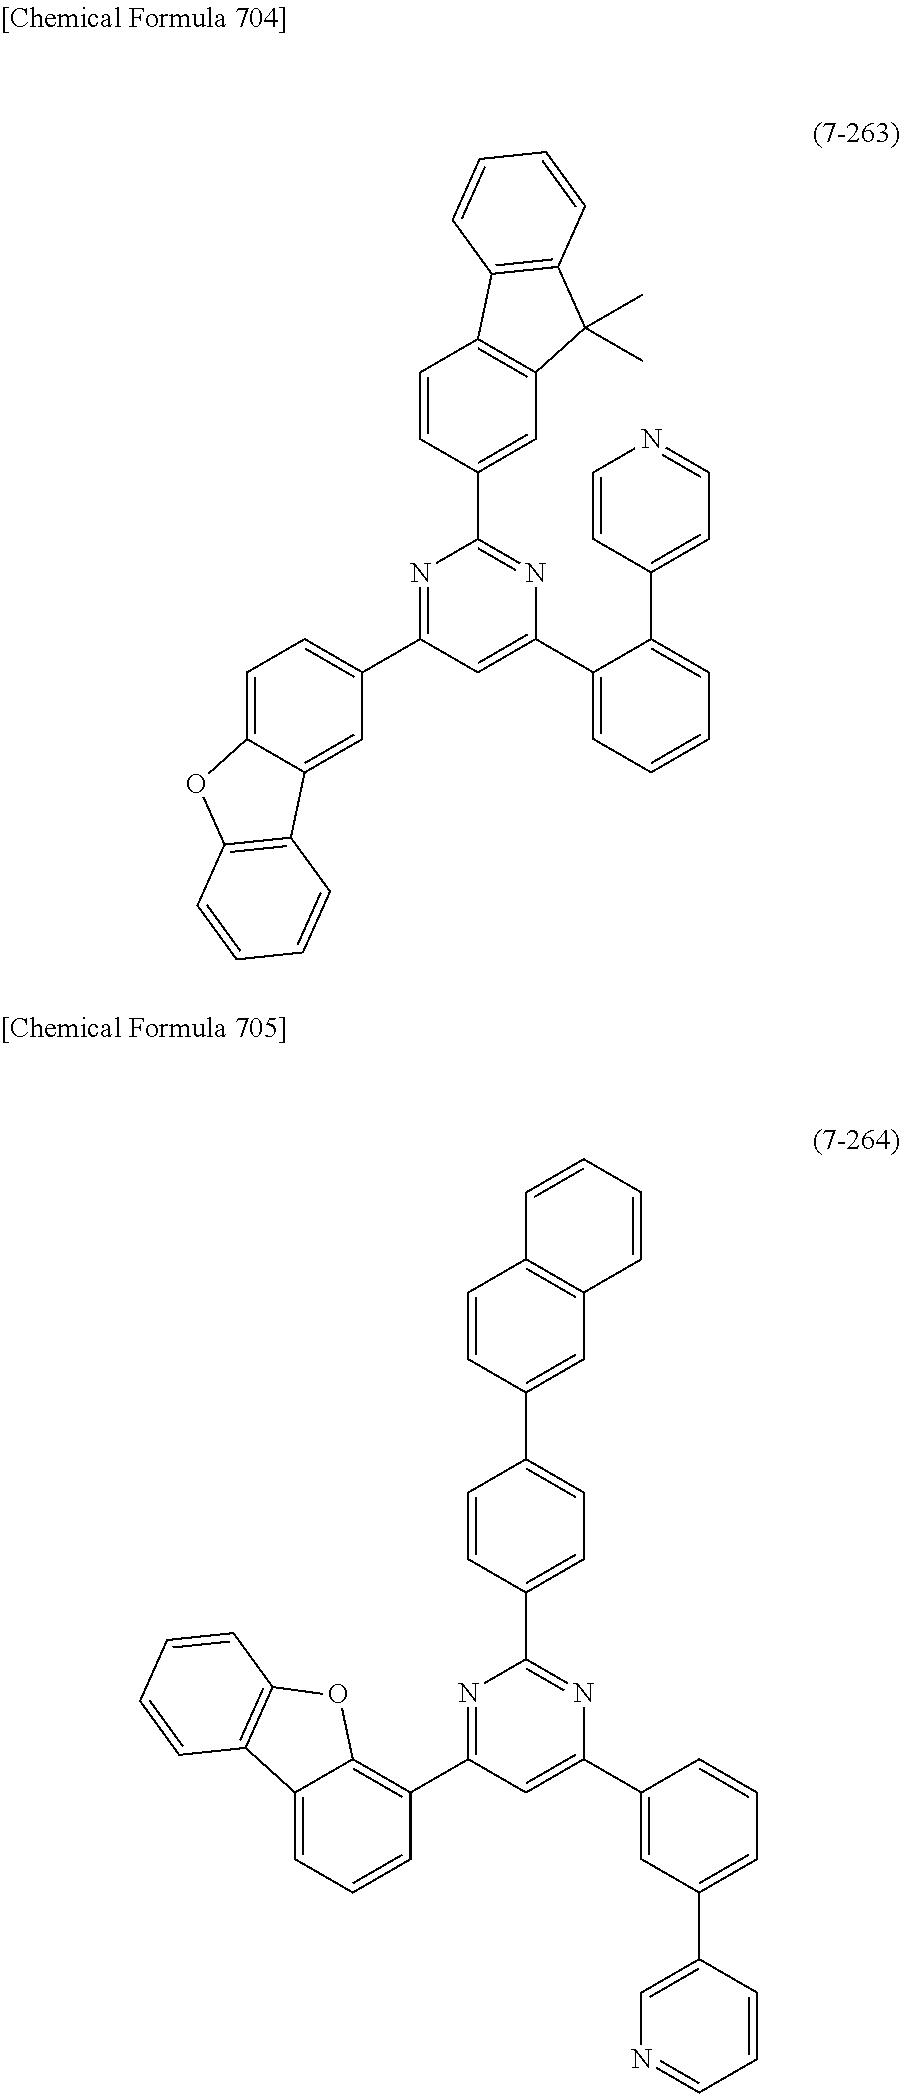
N1=C(C2=CC=C3C(=C2)C2=C(O3)C=CC=C2)C=C(C2=CC=CC=C2C2=CC=NC=C2)N=C1C1=CC2=C(C=C1)C1=C(C2(C)C)C=CC=C1.N1=C(C2=C3C(=CC=C2)C2=C(O3)C=CC=C2)C=C(C2=CC(C3=CN=CC=C3)=CC=C2)N=C1C1=CC=C(C2=CC3=C(C=C2)C=CC=C3)C=C1
